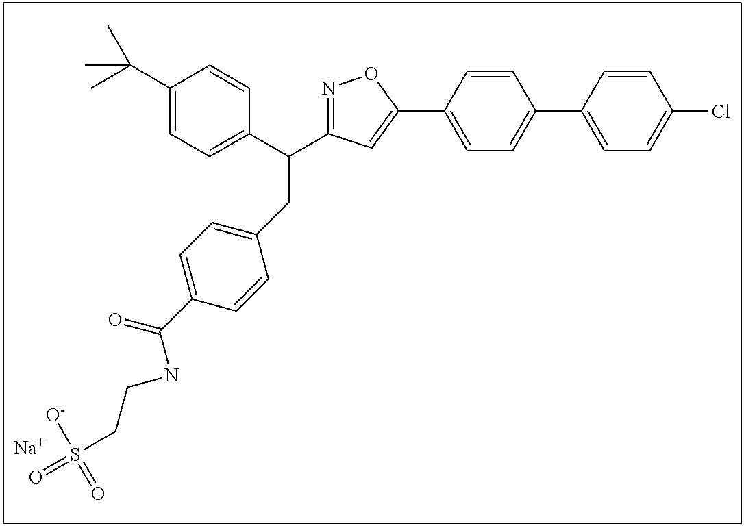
C1=C(C2=CC(C(C3=CC=C(C(C)(C)C)C=C3)CC3=CC=C(C(=O)NCCS(=O)([O-])=O)C=C3)=NO2)C=CC(C2=CC=C(Cl)C=C2)=C1.[Na]
